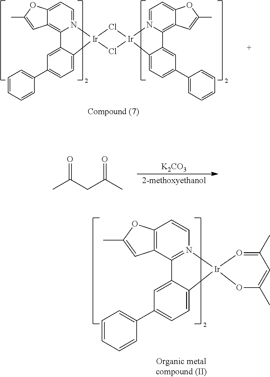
[K2CO3].O=C(CC(C)=O)C.C1=C2C(=CC=C1C1=CC=CC=C1)[Ir]1(N3=C2C2=C(C=C3)OC(C)=C2)OC(C)=CC(C)=O1.C1=C2C(=CC=C1C1=CC=CC=C1)[Ir]1(N3=CC=C4C(=C23)C=C(C)O4)Cl[Ir]2(C3=CC=C(C4=CC=CC=C4)C=C3C3=C4C(=CC=N32)OC(C)=C4)Cl1
